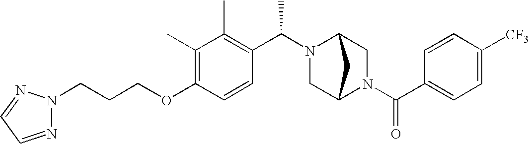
C(OC1=C(C)C(C)=C(C(N2CC3N(C(C4=CC=C([CF3])C=C4)=O)CC2C3)C)C=C1)CCN1N=CC=N1
